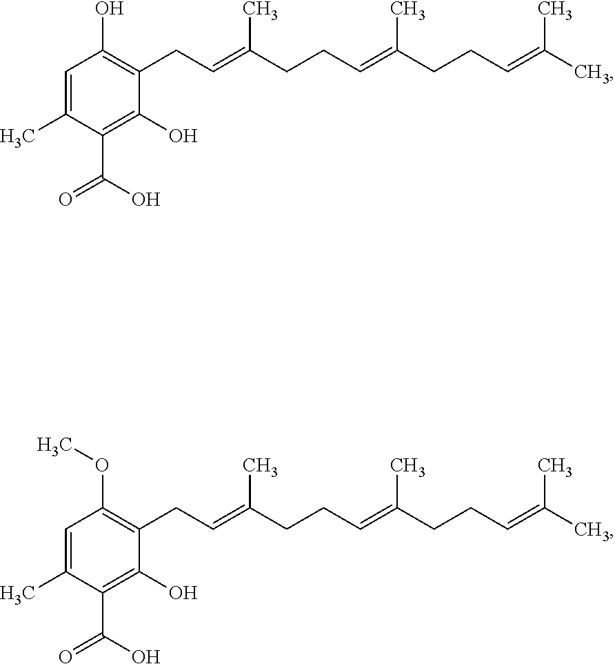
C1=C(C)C(C(O)=O)=C(O)C(CC=C(CCC=C(CCC=C(C)C)C)C)=C1O.C1=C(C)C(C(O)=O)=C(O)C(CC=C(CCC=C(CCC=C(C)C)C)C)=C1OC
